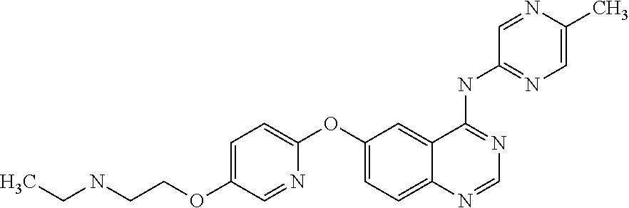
C1(OCCNCC)=CC=C(OC2=CC=C3C(=C2)C(NC2=NC=C(C)N=C2)=NC=N3)N=C1
